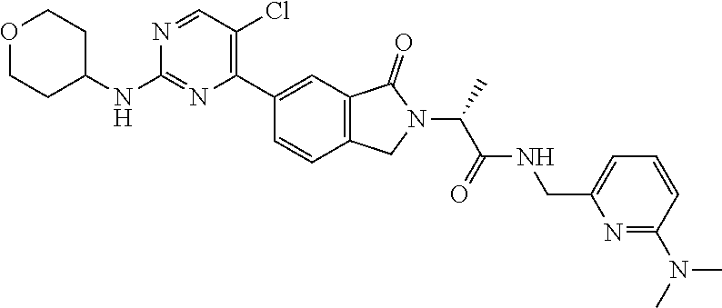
O1CCC(NC2=NC(C3=CC4=C(C=C3)CN(C(C)C(=O)NCC3=CC=CC(N(C)C)=N3)C4=O)=C(Cl)C=N2)CC1
